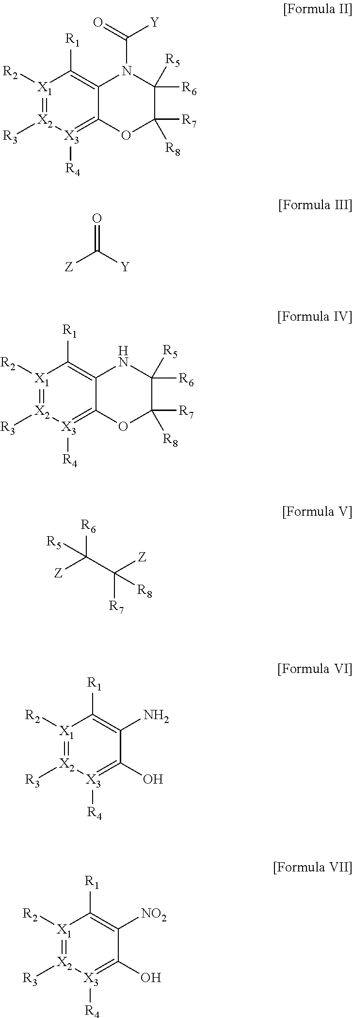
[X1]1([R2])=[X2]([R3])[X3]([R4])=C2C(=C1[R1])N(C(=O)[Y])C([R5])([R6])C([R7])([R8])O2.O=C([Y])[Z].[X1]1([R2])=[X2]([R3])[X3]([R4])=C2C(=C1[R1])NC([R5])([R6])C([R7])([R8])O2.[Z]C(C([Z])([R7])[R8])([R6])[R5].[X1]1([R2])=[X2]([R3])[X3]([R4])=C(O)C(N)=C1[R1].[X1]1([R2])=[X2]([R3])[X3]([R4])=C(O)C([NO2])=C1[R1]
